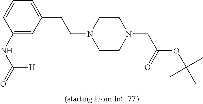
C1(NC(=O)[H])=CC(CCN2CCN(CC(OC(C)(C)C)=O)CC2)=CC=C1
